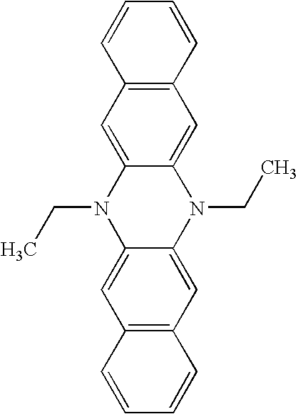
C(N1C2=CC3=C(C=C2N(CC)C2=CC4=C(C=C12)C=CC=C4)C=CC=C3)C
